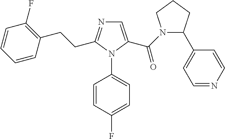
C1=C(C(=O)N2C(C3=CC=NC=C3)CCC2)N(C2=CC=C(F)C=C2)C(CCC2=C(F)C=CC=C2)=N1
